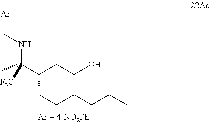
CC(C(CCO)CCCCCC)(NC[Ar])[F3C]
